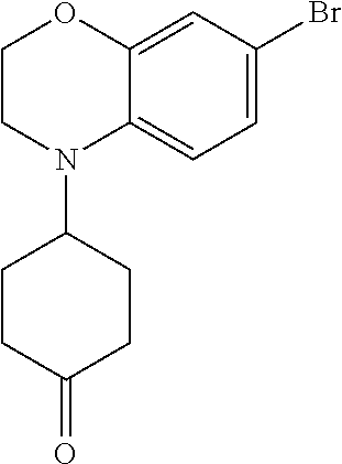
C1CN(C2CCC(=O)CC2)C2=CC=C(Br)C=C2O1
